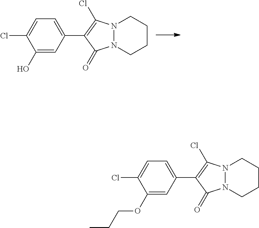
N12N(CCCC1)C(=O)C(C1=CC=C(Cl)C(O)=C1)=C2Cl.N12N(CCCC1)C(=O)C(C1=CC=C(Cl)C(OCCC)=C1)=C2Cl
